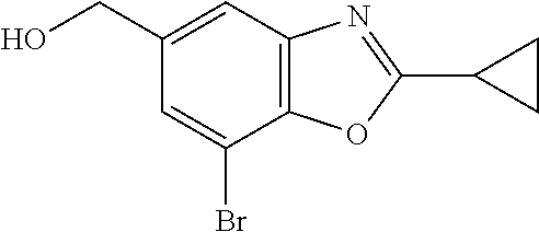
C1=C(Br)C2=C(C=C1CO)N=C(C1CC1)O2
